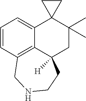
C1=CC2=C3C(=C1)C1(C(C)(C)CC3([H])CCNC2)CC1
